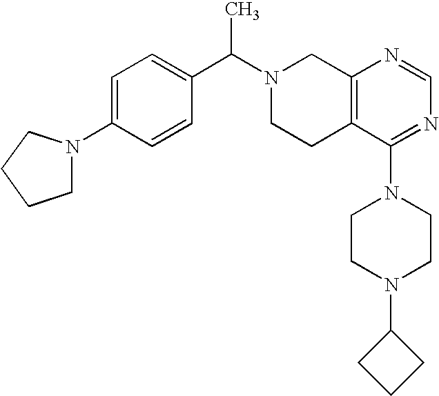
C1(C(N2CCC3=C(C2)N=CN=C3N2CCN(C3CCC3)CC2)C)=CC=C(N2CCCC2)C=C1
